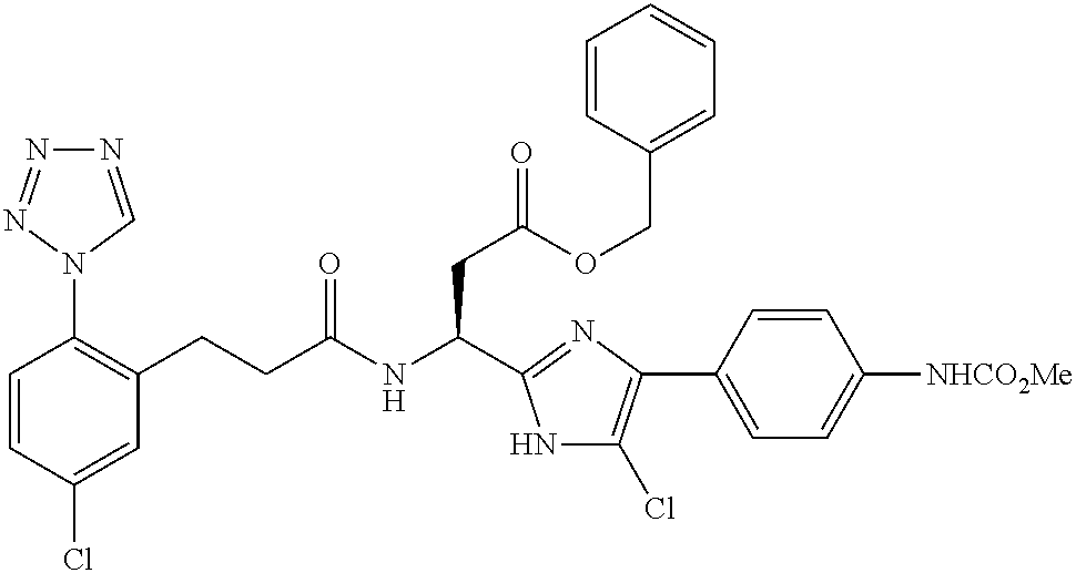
C1=CC(Cl)=CC(CCC(NC(CC(=O)OCC2=CC=CC=C2)C2=NC(C3=CC=C([NHCO2Me])C=C3)=C(Cl)N2)=O)=C1N1C=NN=N1
